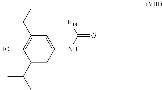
C1(NC(=O)[R14])=CC(C(C)C)=C(O)C(C(C)C)=C1
